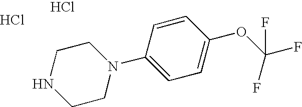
N1CCN(C2=CC=C(OC(F)(F)F)C=C2)CC1.Cl.Cl
